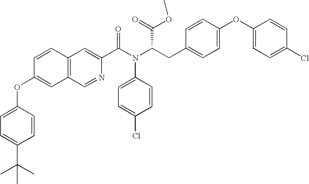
C1=CC2=C(C=C1OC1=CC=C(C(C)(C)C)C=C1)C=NC(C(N(C(CC1=CC=C(OC3=CC=C(Cl)C=C3)C=C1)C(OC)=O)C1=CC=C(Cl)C=C1)=O)=C2
